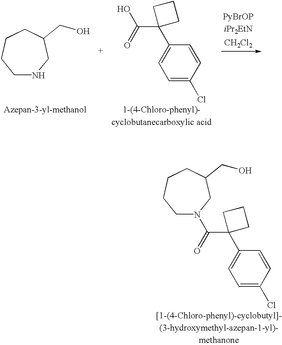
C1NCC(CO)CCC1.C(C1(C2=CC=C(Cl)C=C2)CCC1)(O)=O.[CH2Cl2].C(C1(C2=CC=C(Cl)C=C2)CCC1)(=O)N1CCCCC(CO)C1
